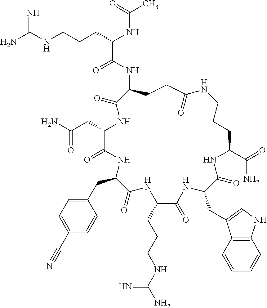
NC(NCCCC(NC(C)=O)C(=O)NC1CCC(=O)NCCCC(C(=O)N)NC(=O)C(CC2=CNC3=C2C=CC=C3)NC(=O)C(CCCNC(N)=N)NC(=O)C(CC2=CC=C(C#N)C=C2)NC(=O)C(CC(N)=O)NC1=O)=N
